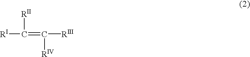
[RI]C(=C([RIII])[RIV])[RII]
